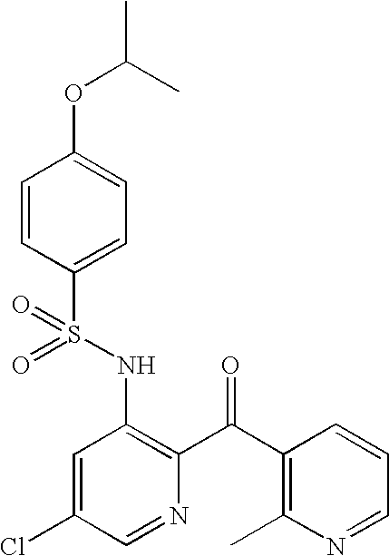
O=S(NC1=C(C(=O)C2=C(C)N=CC=C2)N=CC(Cl)=C1)(=O)C1=CC=C(OC(C)C)C=C1
